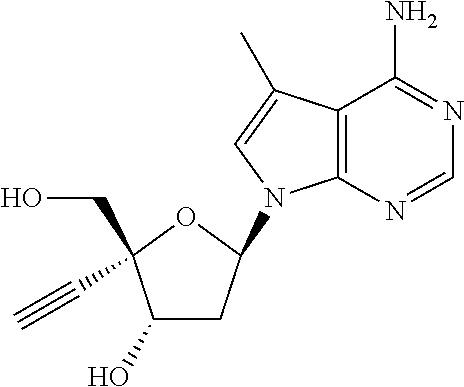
C12=C(N=CN=C1N)N(C1CC(O)C(CO)(C#C)O1)C=C2C
